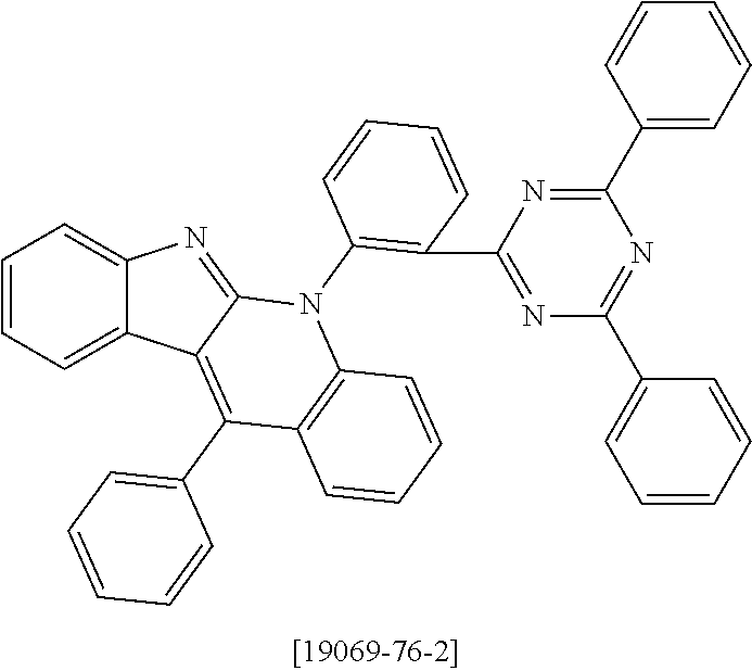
C1=CC=C2C(=C1)N=C1C2=C(C2=CC=CC=C2)C2=C(N1C1=C(C3=NC(C4=CC=CC=C4)=NC(C4=CC=CC=C4)=N3)C=CC=C1)C=CC=C2
